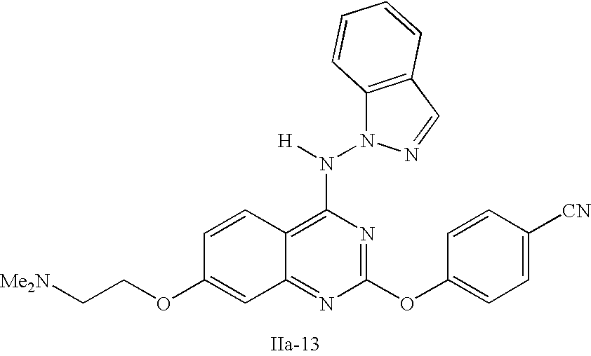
C1=CC2=C(N([H])N3C4=C(C=N3)C=CC=C4)N=C(OC3=CC=C([CN])C=C3)N=C2C=C1OCC[Me2N]
